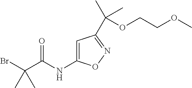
C1=C(NC(C(Br)(C)C)=O)ON=C1C(C)(C)OCCOC
